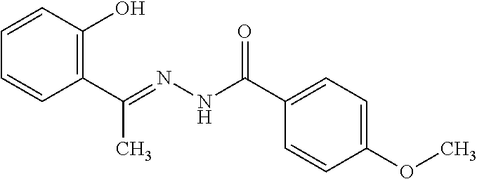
C1=CC(O)=C(C(C)=NNC(=O)C2=CC=C(OC)C=C2)C=C1
